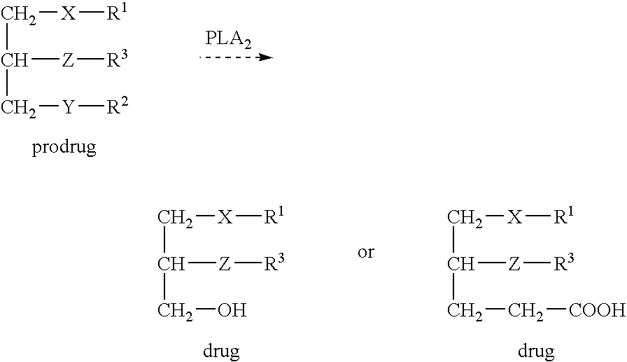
C(C[X][R1])([Z][R3])C[Y][R2].C(C[X][R1])([Z][R3])CC[COOH].C(C[X][R1])([Z][R3])CO
